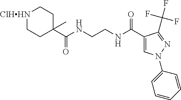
[ClHHN]1CCC(C(NCCNC(C2=CN(C3=CC=CC=C3)N=C2C(F)(F)F)=O)=O)(C)CC1
